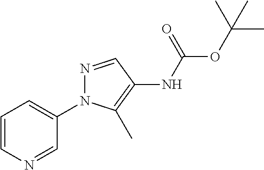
C1=CN=CC(N2N=CC(NC(OC(C)(C)C)=O)=C2C)=C1
